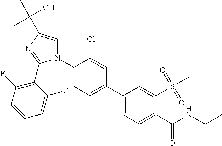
C1(C2=CC=C(N3C=C(C(C)(O)C)N=C3C3=C(F)C=CC=C3Cl)C(Cl)=C2)=CC=C(C(NCC)=O)C(S(=O)(=O)C)=C1
